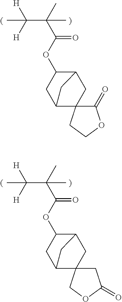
C(C(C)(C(=O)OC1CC2CC1CC21C(=O)OCC1)C)([H])([H])C.C(C(C)(C(=O)OC1CC2CC1CC21CC(=O)OC1)C)([H])([H])C
